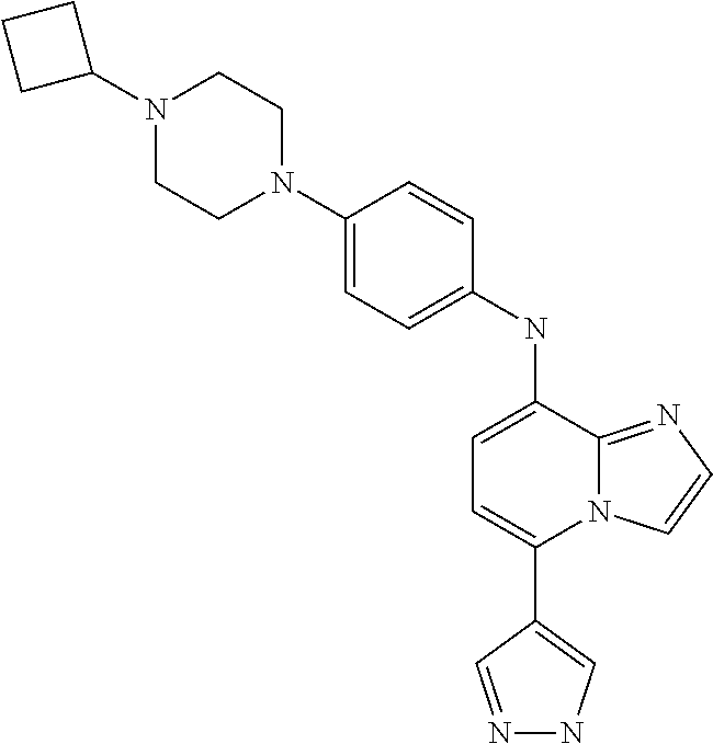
C1(C2=CC=C(NC3=CC=C(N4CCN(C5CCC5)CC4)C=C3)C3=NC=CN23)=CNN=C1
